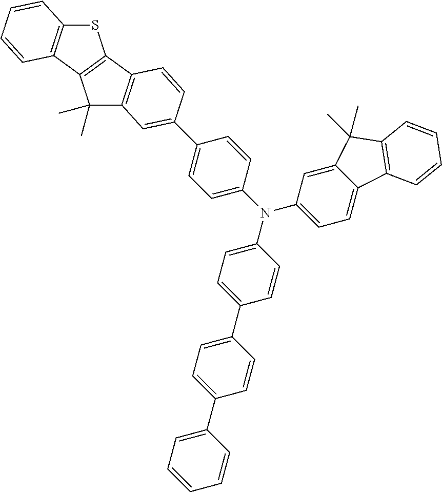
S1C2=C(C3=C1C1=C(C3(C)C)C=C(C3=CC=C(N(C4=CC=C(C5=CC=C(C6=CC=CC=C6)C=C5)C=C4)C4=CC=C5C(=C4)C(C)(C)C4=C5C=CC=C4)C=C3)C=C1)C=CC=C2
